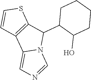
C1(C2C3=C(C4=CN=CN24)C=CS3)C(O)CCCC1
